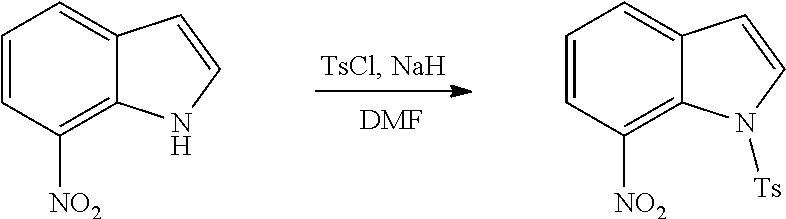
[DMF].C1=CC([NO2])=C2C(=C1)C=CN2.C1=CC([NO2])=C2C(=C1)C=CN2[Ts]
